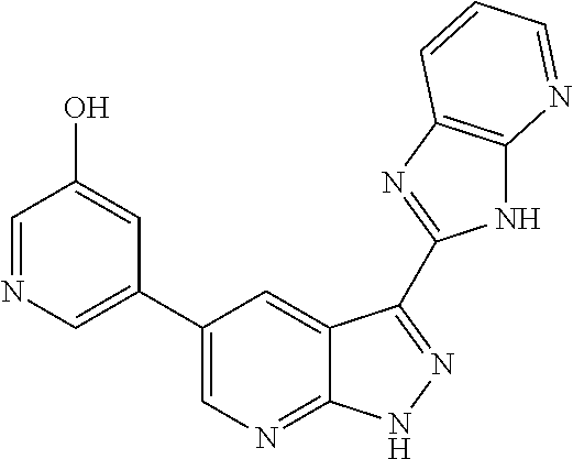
C1(C2=CN=CC(O)=C2)=CN=C2C(=C1)C(C1=NC3=C(N1)N=CC=C3)=NN2
